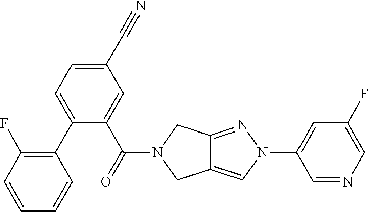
C1(C(=O)N2CC3=NN(C4=CC(F)=CN=C4)C=C3C2)=CC(C#N)=CC=C1C1=C(F)C=CC=C1
